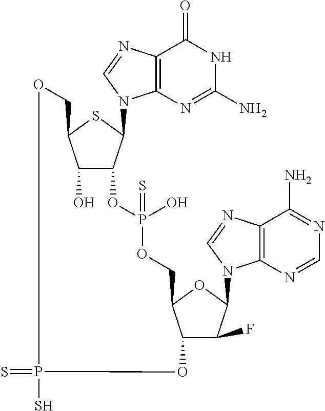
C1(O)C2C(N3C4=C(N=C3)C(=O)NC(N)=N4)SC1COP(=S)(S)OC1C(F)C(N3C4=C(N=C3)C(N)=NC=N4)OC1COP(=S)(O)O2
